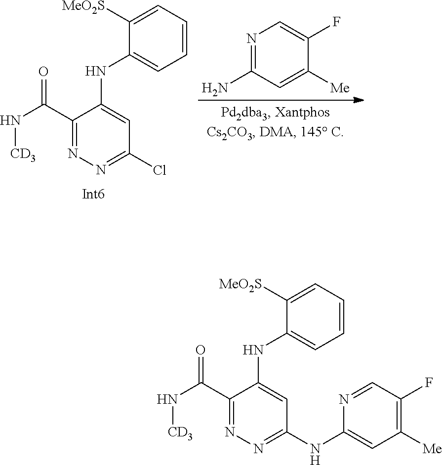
N(C(C1=NN=C(NC2=CC([Me])=C(F)C=N2)C=C1NC1=CC=CC=C1[MeO2S])=O)[CD3].N1=C(N)C=C([Me])C(F)=C1.N(C(C1=NN=C(Cl)C=C1NC1=CC=CC=C1[MeO2S])=O)[CD3]
